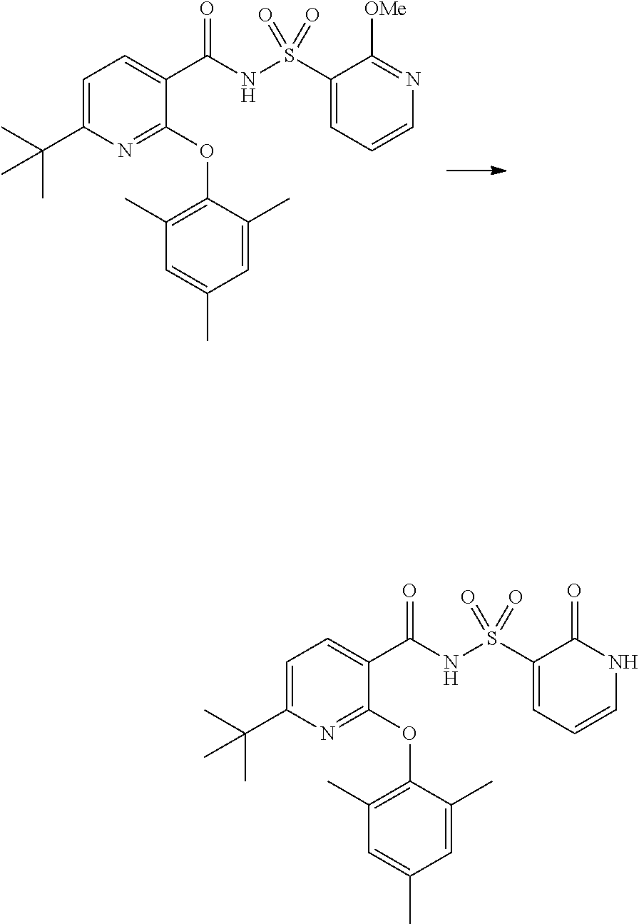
N1=C(OC2=C(C)C=C(C)C=C2C)C(C(=O)NS(=O)(C2=CC=CN=C2[OMe])=O)=CC=C1C(C)(C)C.N1=C(OC2=C(C)C=C(C)C=C2C)C(C(=O)NS(=O)(C2=CC=CNC2=O)=O)=CC=C1C(C)(C)C
